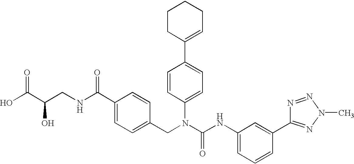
OC(C(CNC(C1=CC=C(CN(C(NC2=CC=CC(C3=NN(C)N=N3)=C2)=O)C2=CC=C(C3=CCCCC3)C=C2)C=C1)=O)O)=O
